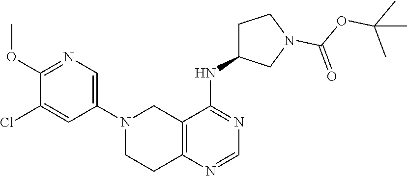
C1(OC)=NC=C(N2CC3=C(N=CN=C3NC3CCN(C(OC(C)(C)C)=O)C3)CC2)C=C1Cl
